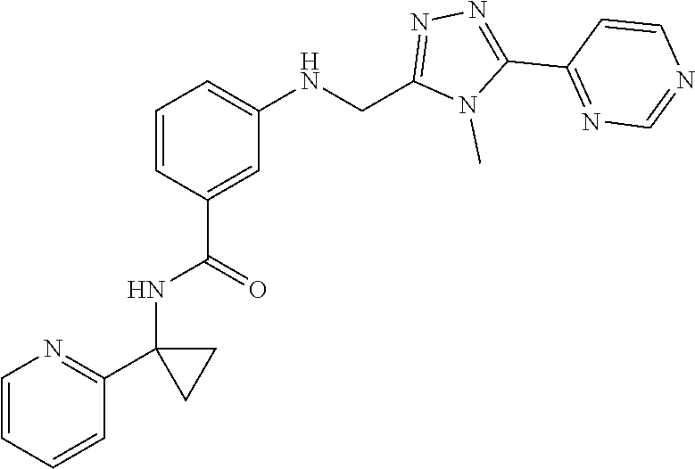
N1=C(C2=NN=C(CNC3=CC=CC(C(NC4(C5=NC=CC=C5)CC4)=O)=C3)N2C)C=CN=C1
